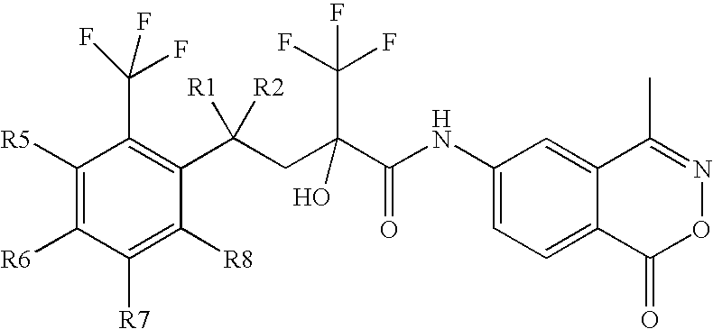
C1([R7])=C([R8])C(C(CC(C(NC2=CC=C3C(=C2)C(C)=NOC3=O)=O)(C(F)(F)F)O)([R1])[R2])=C(C(F)(F)F)C([R5])=C1[R6]
